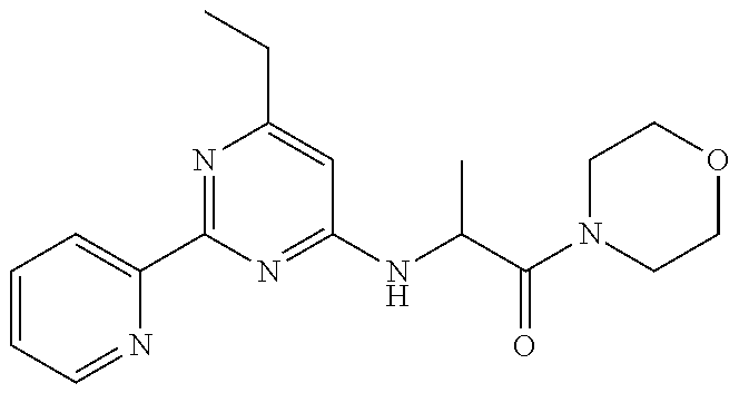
C1=CC=NC(C2=NC(CC)=CC(NC(C)C(=O)N3CCOCC3)=N2)=C1
